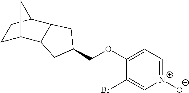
C1(OCC2CC3C4CCC(C3C2)C4)=CC=[N+]([O-])C=C1Br
